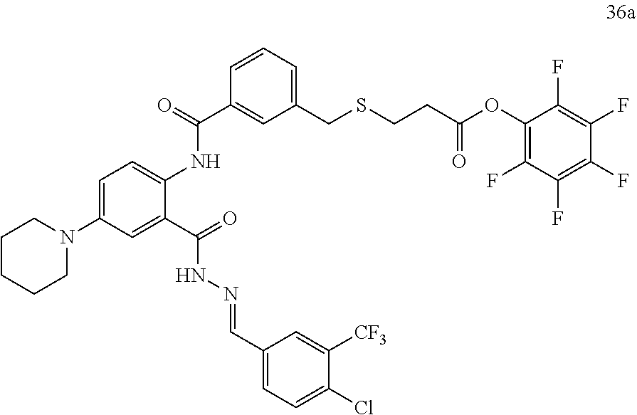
C1(C(=O)NC2=CC=C(N3CCCCC3)C=C2C(=O)NN=CC2=CC=C(Cl)C([CF3])=C2)=CC(CSCCC(OC2=C(F)C(F)=C(F)C(F)=C2F)=O)=CC=C1
